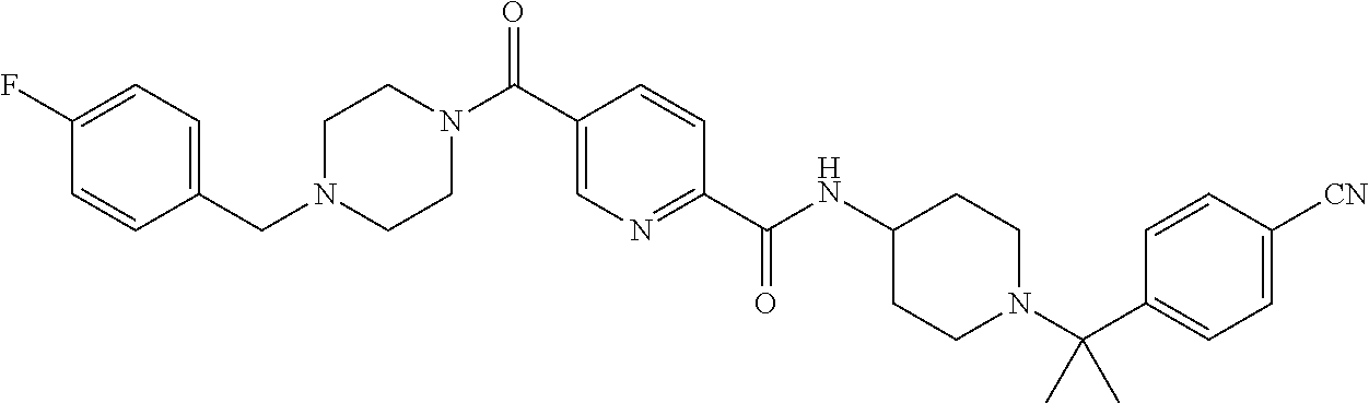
N1(C(C2=CN=C(C(NC3CCN(C(C4=CC=C([CN])C=C4)(C)C)CC3)=O)C=C2)=O)CCN(CC2=CC=C(F)C=C2)CC1
